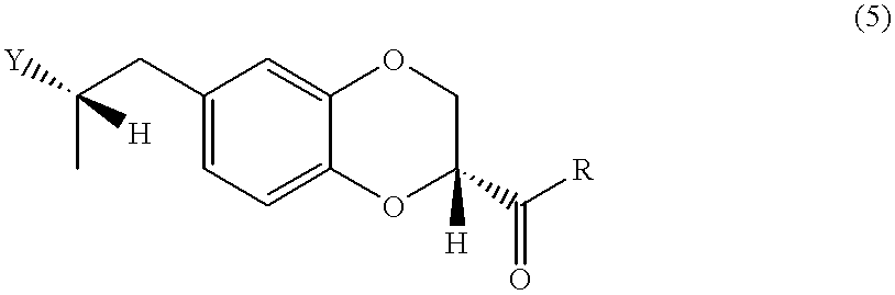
C(C)(CC1=CC=C2C(=C1)OCC([H])(C([R])=O)O2)([H])[Y]
